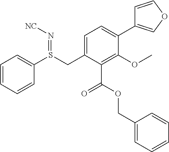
C1=CC=CC(S(CC2=CC=C(C3=COC=C3)C(OC)=C2C(OCC2=CC=CC=C2)=O)=N[NC])=C1
